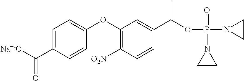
C1=C(C([Na+-O])=O)C=CC(OC2=C([O2N])C=CC(C(OP(N3CC3)(=O)N3CC3)C)=C2)=C1
